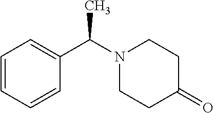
C1=CC=CC(C(N2CCC(=O)CC2)C)=C1
